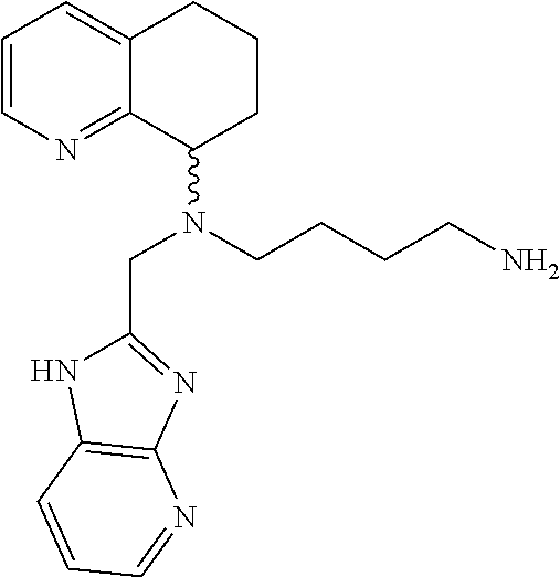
C1=CN=C2C(=C1)CCCC2N(CCCCN)CC1=NC2=C(N1)C=CC=N2
